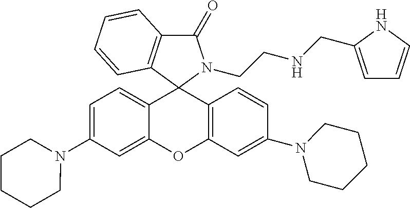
C1=C(N2CCCCC2)C=C2C(=C1)C1(C3=C(O2)C=C(N2CCCCC2)C=C3)N(CCNCC2=CC=CN2)C(=O)C2=C1C=CC=C2
